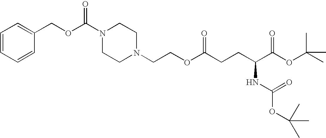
C1CN(CCOC(CCC(C(OC(C)(C)C)=O)NC(OC(C)(C)C)=O)=O)CCN1C(OCC1=CC=CC=C1)=O
